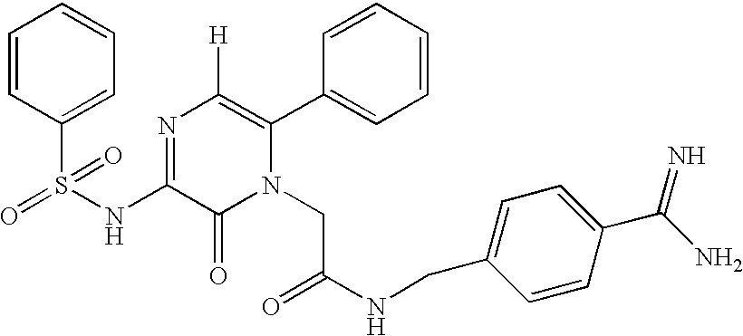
C1=CC(S(=O)(NC2=NC([H])=C(C3=CC=CC=C3)N(CC(=O)NCC3=CC=C(C(N)=N)C=C3)C2=O)=O)=CC=C1
